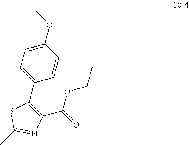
CC1=NC(C(=O)OCC)=C(C2=CC=C(OC)C=C2)S1
